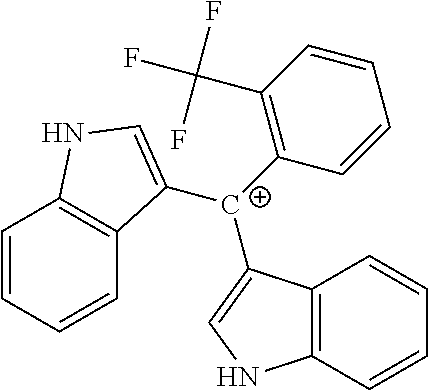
C1=CC=CC2=C1NC=C2[C+](C1=C(C(F)(F)F)C=CC=C1)C1=CNC2=C1C=CC=C2
